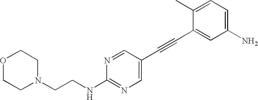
O1CCN(CCNC2=NC=C(C#CC3=CC(N)=CC=C3C)C=N2)CC1
